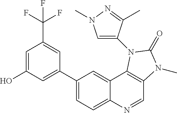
C1=C(O)C=C(C2=CC=C3C(=C2)C2=C(C=N3)N(C)C(=O)N2C2=CN(C)N=C2C)C=C1C(F)(F)F
